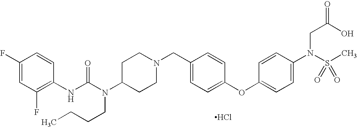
C1(F)=CC(F)=C(NC(N(C2CCN(CC3=CC=C(OC4=CC=C(N(S(C)(=O)=O)CC(O)=O)C=C4)C=C3)CC2)CCCC)=O)C=C1.Cl
